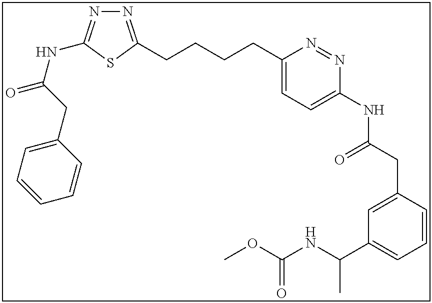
N1=C(CCCCC2=CC=C(NC(CC3=CC(C(NC(OC)=O)C)=CC=C3)=O)N=N2)SC(NC(=O)CC2=CC=CC=C2)=N1
